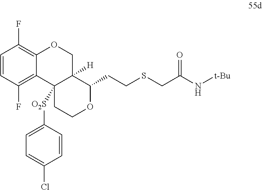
C1=CC(F)=C2C(=C1F)OCC1([H])C2([O2S]C2=CC=C(Cl)C=C2)CCOC1CCSCC(N[t-Bu])=O
